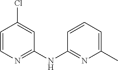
C1=C(Cl)C=CN=C1NC1=NC(C)=CC=C1
